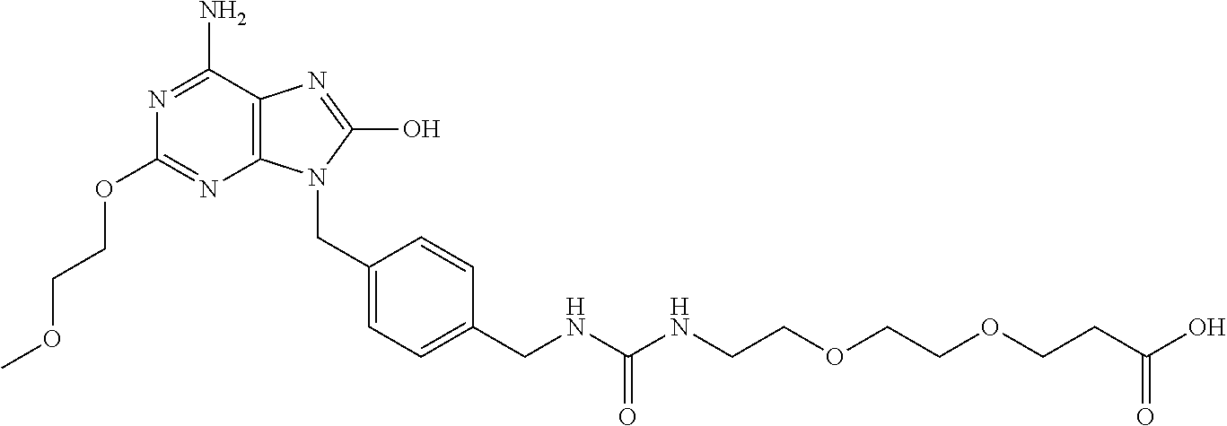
N1=C(N)C2=C(N=C1OCCOC)N(CC1=CC=C(CNC(NCCOCCOCCC(O)=O)=O)C=C1)C(O)=N2
